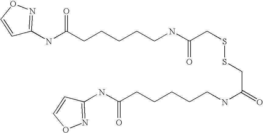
C1=CON=C1NC(CCCCCNC(CSSCC(NCCCCCC(NC1=NOC=C1)=O)=O)=O)=O
